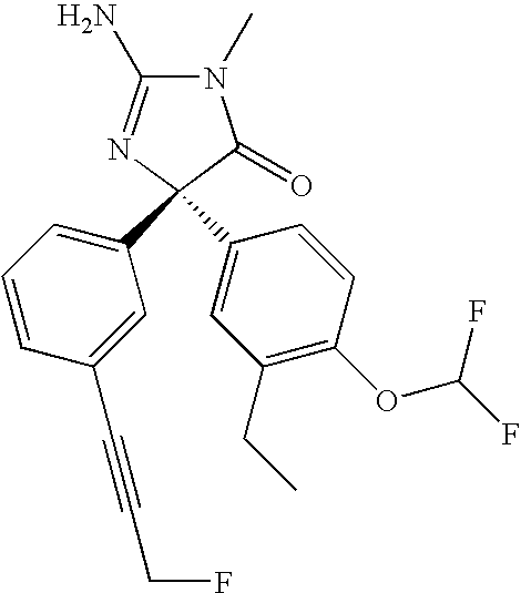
N1(C)C(N)=NC(C2=CC=CC(C#CCF)=C2)(C2=CC(CC)=C(OC(F)F)C=C2)C1=O
